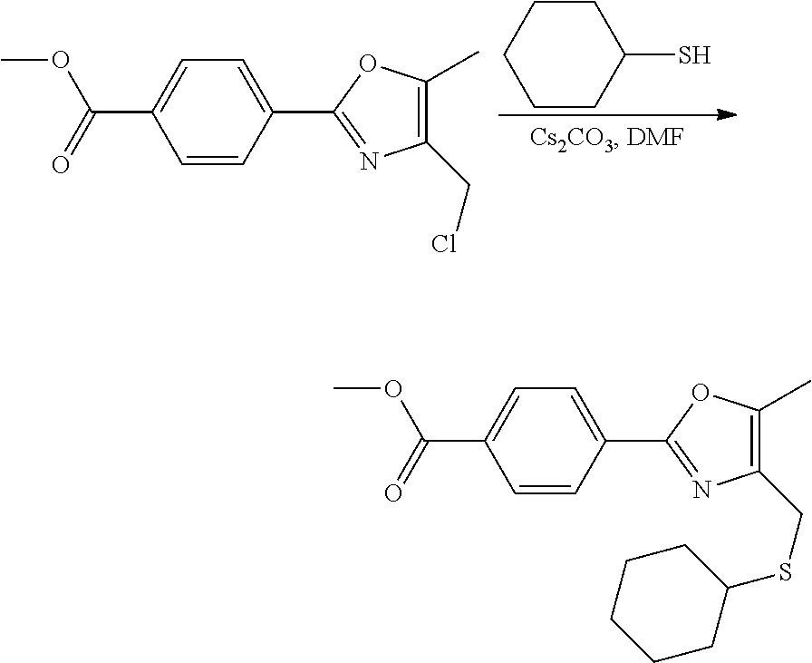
C1=CC(C2=NC(CCl)=C(C)O2)=CC=C1C(=O)OC.C1CCC(S)CC1.C1=CC(C2=NC(CSC3CCCCC3)=C(C)O2)=CC=C1C(=O)OC
